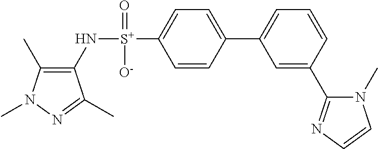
C1(C)=C(N[S+](C2=CC=C(C3=CC=CC(C4=NC=CN4C)=C3)C=C2)(=O)[O-])C(C)=NN1C
